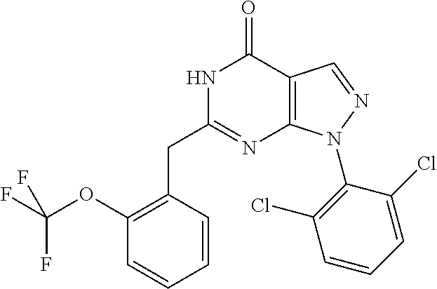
N1C(CC2=C(OC(F)(F)F)C=CC=C2)=NC2=C(C1=O)C=NN2C1=C(Cl)C=CC=C1Cl
